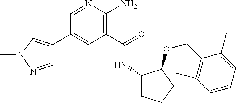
C1(C2=CN(C)N=C2)=CC(C(=O)NC2CCCC2OCC2=C(C)C=CC=C2C)=C(N)N=C1
